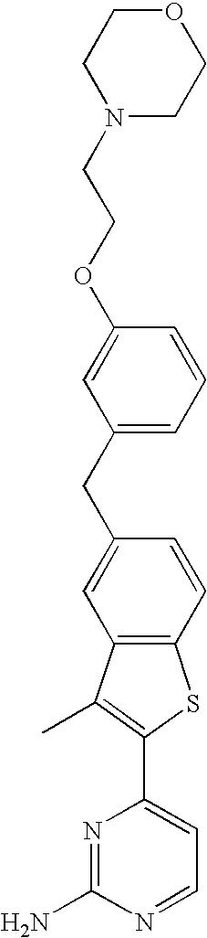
N1(CCOC2=CC(CC3=CC4=C(C=C3)SC(C3=CC=NC(N)=N3)=C4C)=CC=C2)CCOCC1
